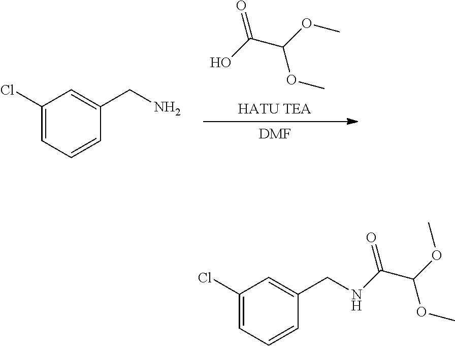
[HATU TEA].OC(C(OC)OC)=O.[DMF].C1(Cl)=CC=CC(CN)=C1.C1(Cl)=CC=CC(CNC(C(OC)OC)=O)=C1
